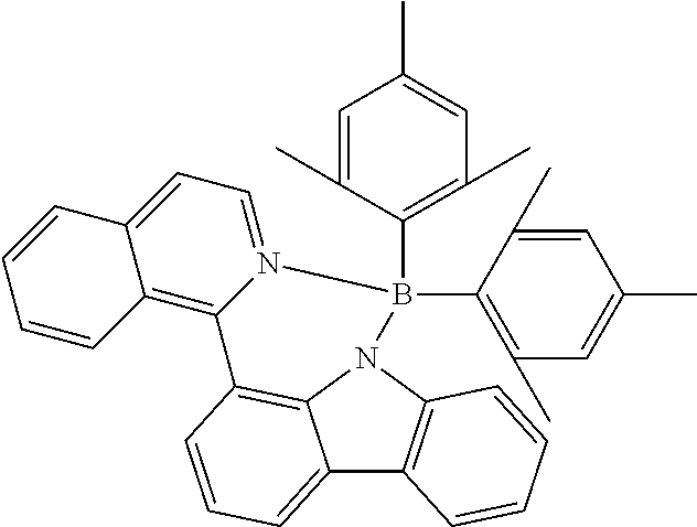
C12=CC=CC3=C1N(C1=C2C=CC=C1)B(C1=C(C)C=C(C)C=C1C)(C1=C(C)C=C(C)C=C1C)N1=CC=C2C(=C31)C=CC=C2
